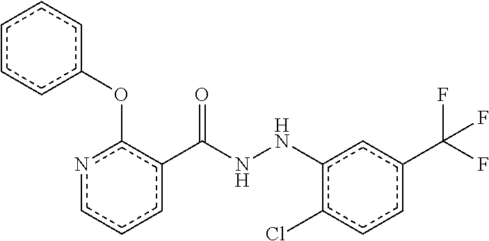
c1cc(C(NNc2cc(C(F)(F)F)ccc2Cl)=O)c(Oc2ccccc2)nc1
